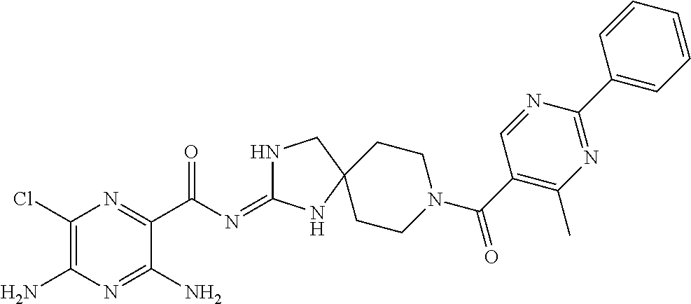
C1(Cl)=C(N)N=C(N)C(C(N=C2NCC3(N2)CCN(C(C2=C(C)N=C(C4=CC=CC=C4)N=C2)=O)CC3)=O)=N1
